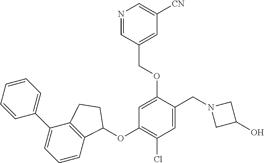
C1=CC=CC=C1C1=CC=CC2=C1CCC2OC1=C(Cl)C=C(CN2CC(O)C2)C(OCC2=CC([CN])=CN=C2)=C1
